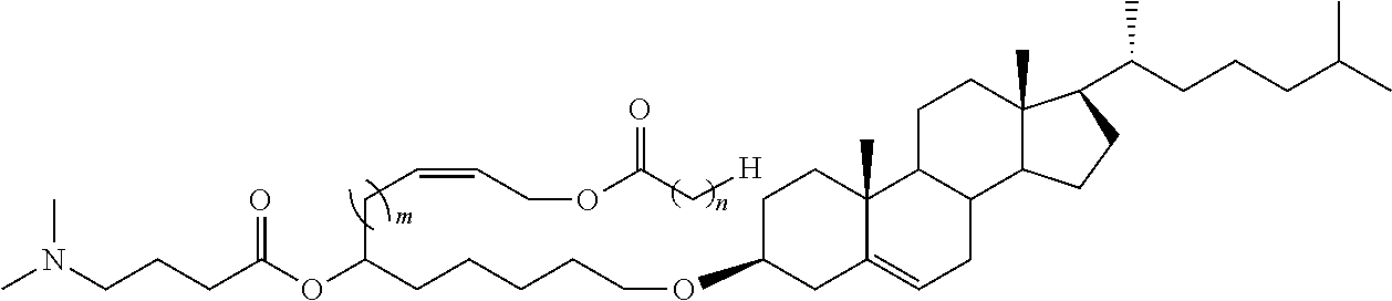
CN(CCCC(OC(CCCCCOC1CC2=CCC3C(C2(C)CC1)CCC1(C)C3CCC1C(CCCC(C)C)C)CC=CCOC(=O)C[H])=O)C
